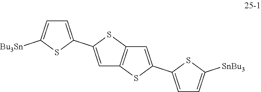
C1=C(C2=CC=C([SnBu3])S2)SC2=C1SC(C1=CC=C([Bu3Sn])S1)=C2
